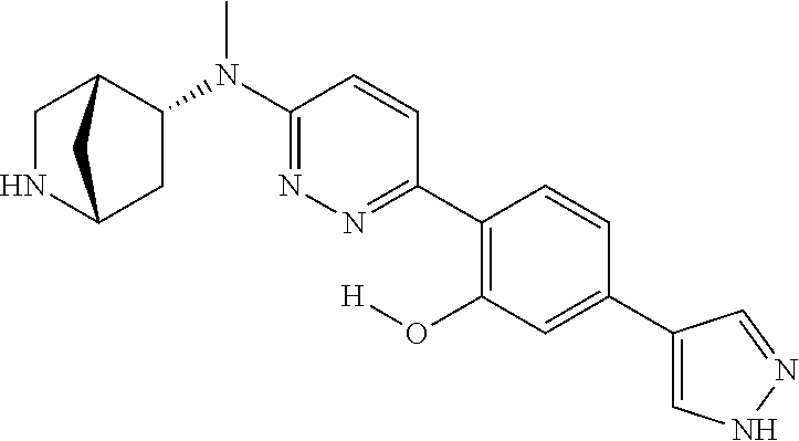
N(C1=NN=C(C2=C(O[H])C=C(C3=CNN=C3)C=C2)C=C1)(C)C1CC2NCC1C2
